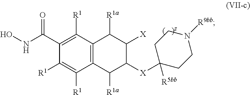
C12=C(C([R1])=C(C(NO)=O)C([R1])=C1[R1])C([R1a])C([X])C([X]C1([R5bb])CCN([R9bb])CC1)C2[R1a]
